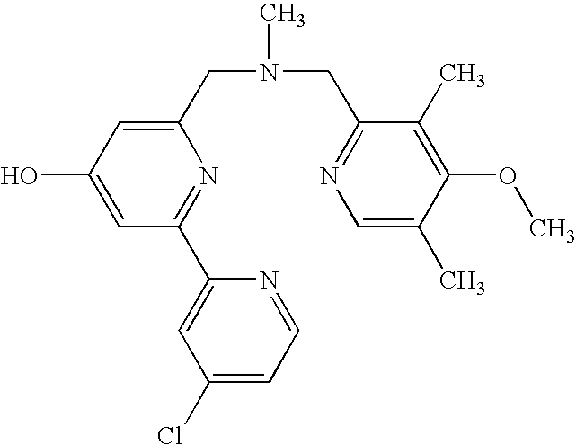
C1(CN(CC2=NC=C(C)C(OC)=C2C)C)=CC(O)=CC(C2=CC(Cl)=CC=N2)=N1
